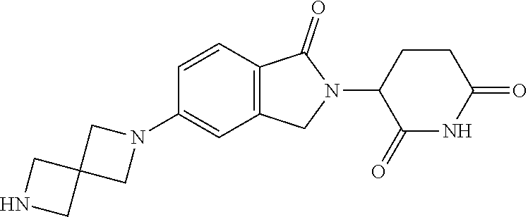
N1(C2=CC3=C(C=C2)C(=O)N(C2C(=O)NC(=O)CC2)C3)CC2(C1)CNC2
